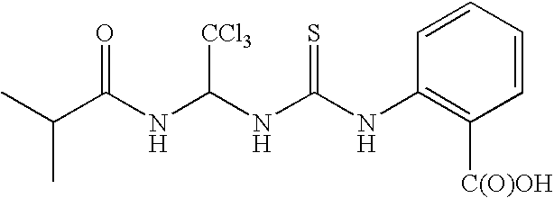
C(NC(NC(NC1=C([C(O)OH])C=CC=C1)=S)[CCl3])(=O)C(C)C
